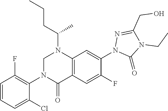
C(CC(N1CN(C2=C(F)C=CC=C2Cl)C(=O)C2=C1C=C(N1N=C(CO)N(CC)C1=O)C(F)=C2)C)C
